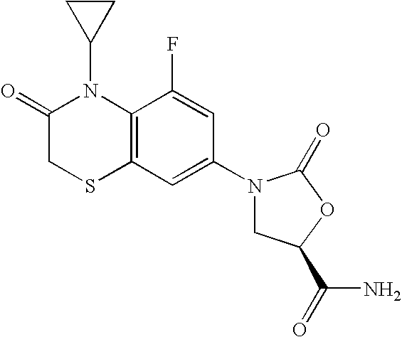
C12=C(C(F)=CC(N3CC(C(N)=O)OC3=O)=C1)N(C1CC1)C(=O)CS2
